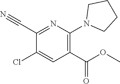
N1=C(C#N)C(Cl)=CC(C(OC)=O)=C1N1CCCC1
